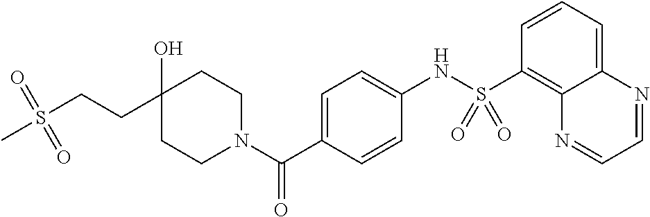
C1(O)(CCS(C)(=O)=O)CCN(C(C2=CC=C(NS(C3=C4C(=CC=C3)N=CC=N4)(=O)=O)C=C2)=O)CC1
